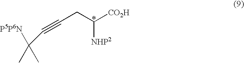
C([P5P6N])(C)(C)C#CCC([CO2H])[NHP2]
